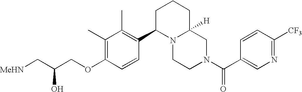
O(C1=C(C)C(C)=C(C2N3C([H])(CN(C(=O)C4=CN=C([CF3])C=C4)CC3)CCC2)C=C1)CC(C[MeHN])O
